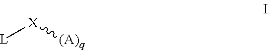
[L][X][(A)q]
